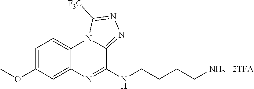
C1=C2C(=CC=C1OC)N1C(=NN=C1[F3C])C(NCCCCN)=N2
